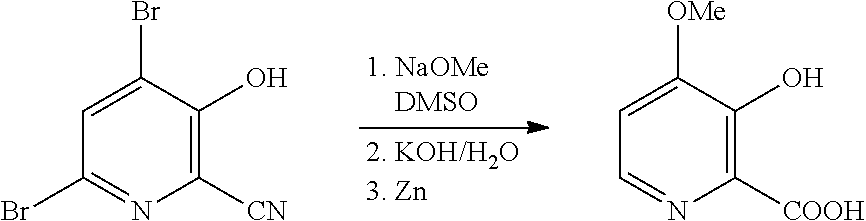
C1([CN])=C(O)C(Br)=CC(Br)=N1.C1([COOH])=C(O)C([OMe])=CC=N1
